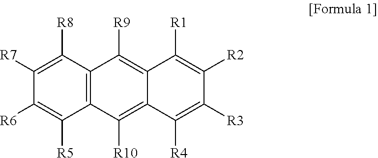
C1([R8])=C([R7])C([R6])=C([R5])C2=C1C([R9])=C1C(=C2[R10])C([R4])=C([R3])C([R2])=C1[R1]
